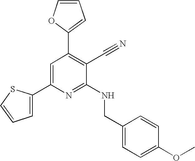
C1(C2=CC=CS2)=CC(C2=CC=CO2)=C(C#N)C(NCC2=CC=C(OC)C=C2)=N1
